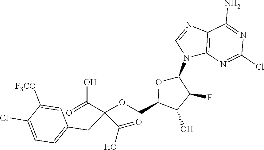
C12=C(N=C(Cl)N=C1N)N(C1OC(COC(CC3=CC=C(Cl)C([F3CO])=C3)(C(=O)O)C(O)=O)C(O)C1F)C=N2
